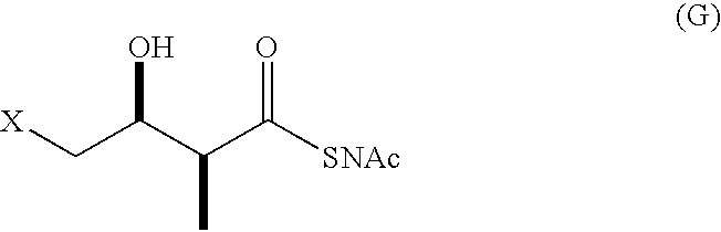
[X]CC(C(C([SNAc])=O)C)O
